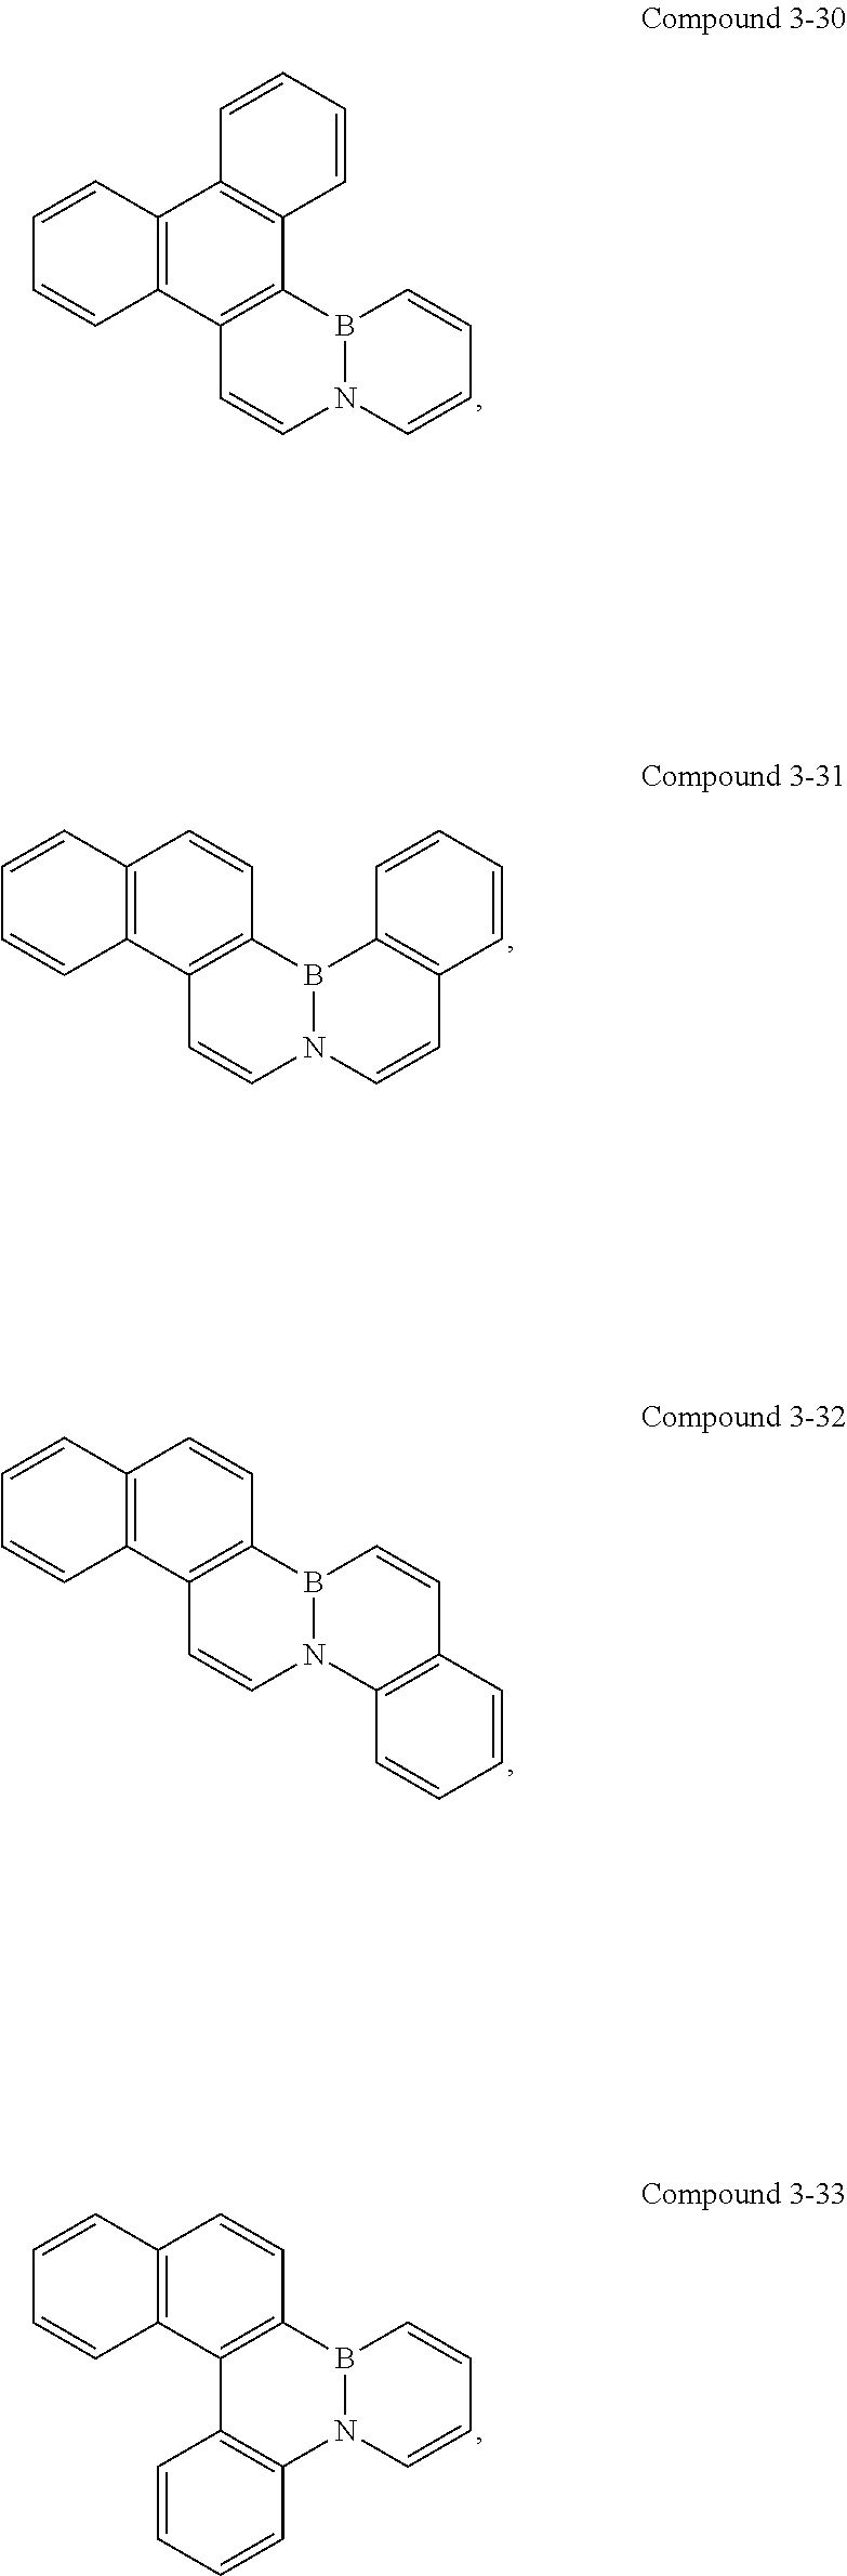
B12N(C=CC=C1)C=CC1=C2C2=C(C3=C1C=CC=C3)C=CC=C2.B12N(C=CC3=C1C=CC=C3)C=CC1=C2C=CC2=C1C=CC=C2.B12N(C3=C(C=C1)C=CC=C3)C=CC1=C2C=CC2=C1C=CC=C2.B12N(C=CC=C1)C1=C(C3=C2C=CC2=C3C=CC=C2)C=CC=C1
